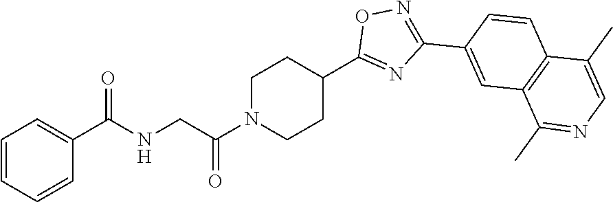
C1=CC=CC(C(NCC(N2CCC(C3=NC(C4=CC5=C(C=C4)C(C)=CN=C5C)=NO3)CC2)=O)=O)=C1
